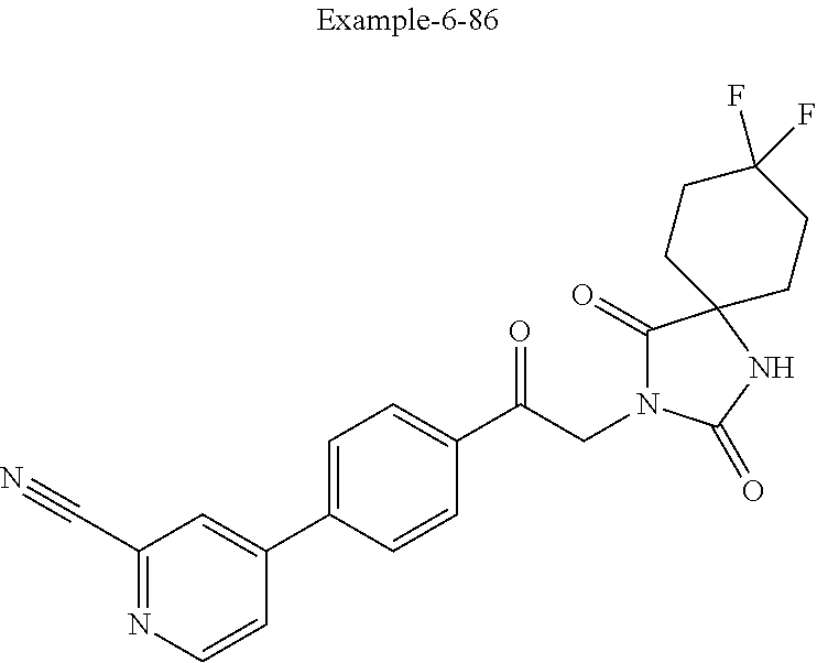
C1(C#N)=NC=CC(C2=CC=C(C(CN3C(=O)C4(NC3=O)CCC(F)(F)CC4)=O)C=C2)=C1
